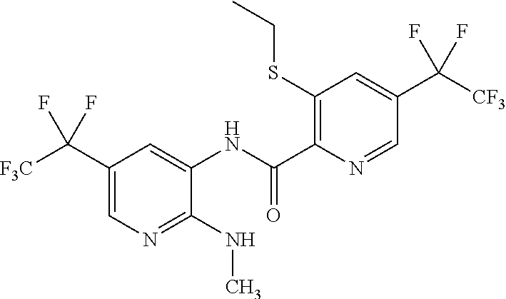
C1(C([F3C])(F)F)=CN=C(NC)C(NC(C2=C(SCC)C=C(C([CF3])(F)F)C=N2)=O)=C1
